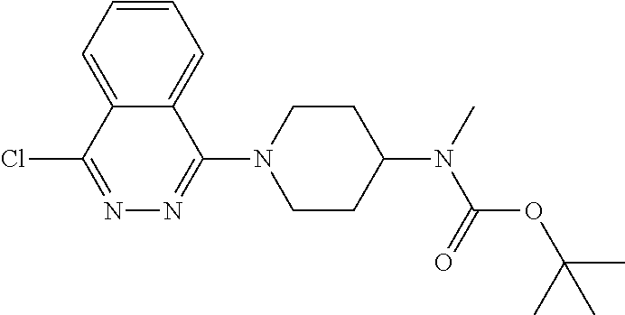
ClC1=NN=C(N2CCC(N(C)C(=O)OC(C)(C)C)CC2)C2=CC=CC=C12
